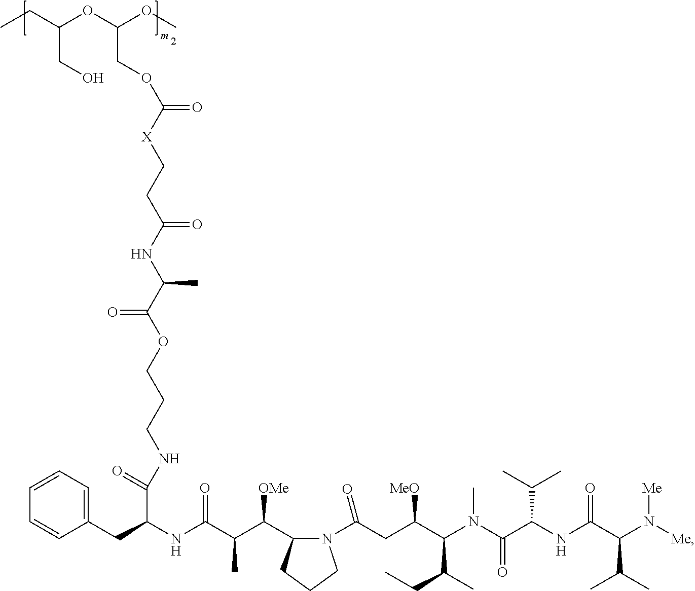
O(C(C(NC(CC[X]C(OCC(OC)OC(CC)CO)=O)=O)C)=O)CCCNC(C(NC(C(C(C1N(C(CC(C(N(C(C(NC(C(N([Me])[Me])C(C)C)=O)C(C)C)=O)C)C(C)CC)[MeO])=O)CCC1)[OMe])C)=O)CC1=CC=CC=C1)=O
